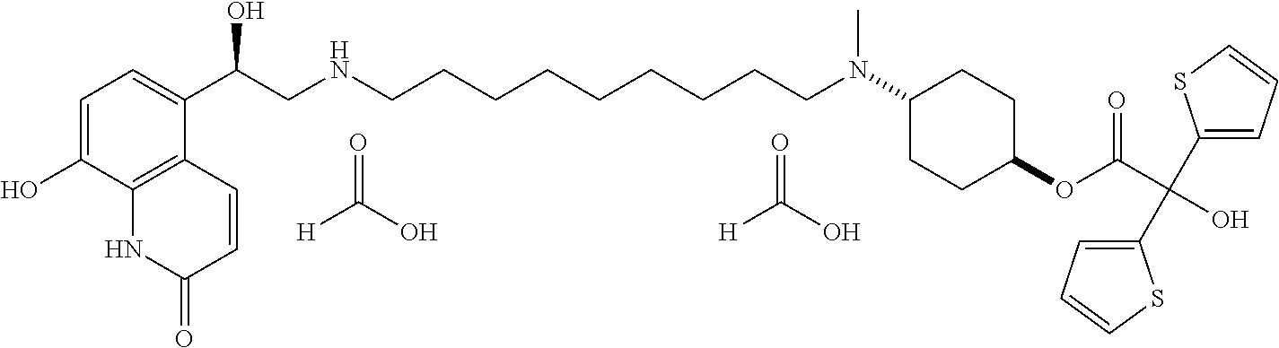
C1=C(O)C2=C(C(C(CNCCCCCCCCCN(C3CCC(OC(C(O)(C4=CC=CS4)C4=CC=CS4)=O)CC3)C)O)=C1)C=CC(=O)N2.O=C(O)[H].O=C(O)[H]
